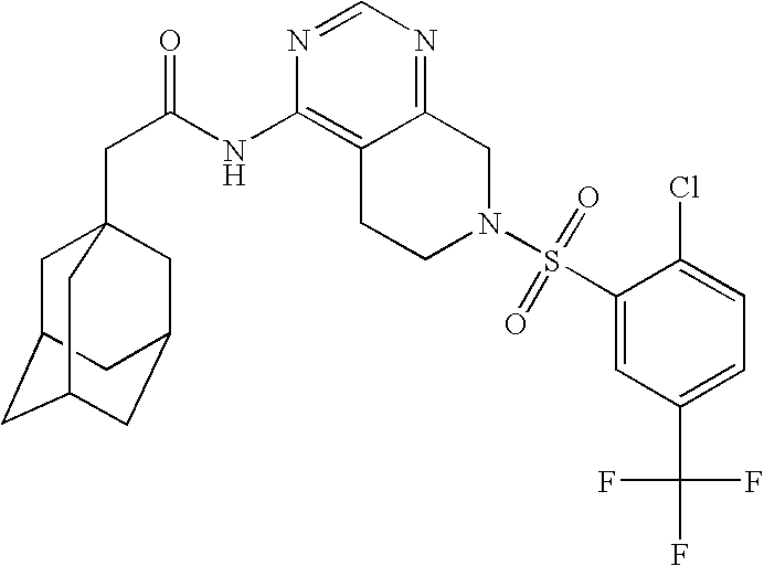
C1C2CC3CC(CC1(CC(=O)NC1=C4C(=NC=N1)CN(S(C1=CC(C(F)(F)F)=CC=C1Cl)(=O)=O)CC4)C3)C2
